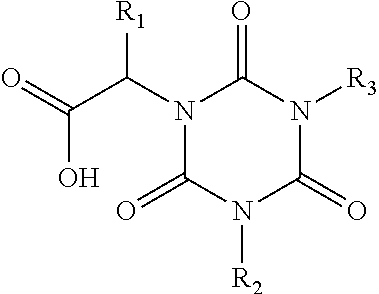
N1(C(C(=O)O)[R1])C(=O)N([R2])C(=O)N([R3])C1=O
